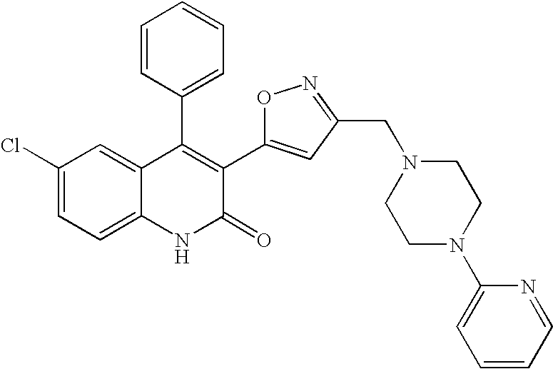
C1(Cl)=CC=C2C(=C1)C(C1=CC=CC=C1)=C(C1=CC(CN3CCN(C4=CC=CC=N4)CC3)=NO1)C(=O)N2
